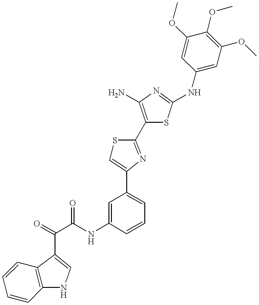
C(NC1=CC(C2=CSC(C3=C(N)N=C(NC4=CC(OC)=C(OC)C(OC)=C4)S3)=N2)=CC=C1)(=O)C(=O)C1=CNC2=C1C=CC=C2
